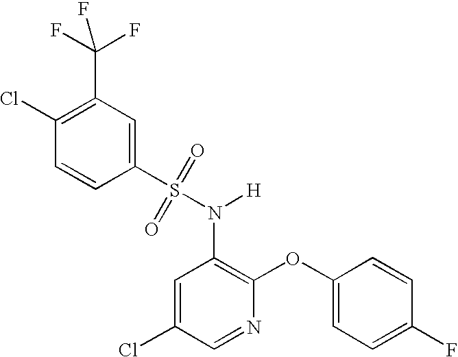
C1(Cl)=C(C(F)(F)F)C=C(S(N(C2=C(OC3=CC=C(F)C=C3)N=CC(Cl)=C2)[H])(=O)=O)C=C1
